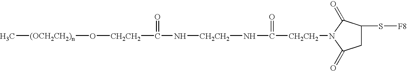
[CH2CH2](N1C(=O)C(S[F8])CC1=O)C(N[CH2CH2]NC([CH2CH2]O[(OCH2CH2)n]C)=O)=O
